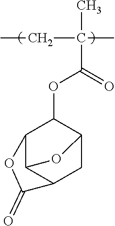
CC(CC)(C(OC1C2CC3C(C1OC3=O)O2)=O)C
